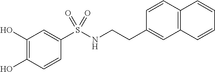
C1(O)=C(O)C=CC(S(NCCC2=CC3=C(C=C2)C=CC=C3)(=O)=O)=C1
